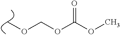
C(OC(OC)=O)OC
